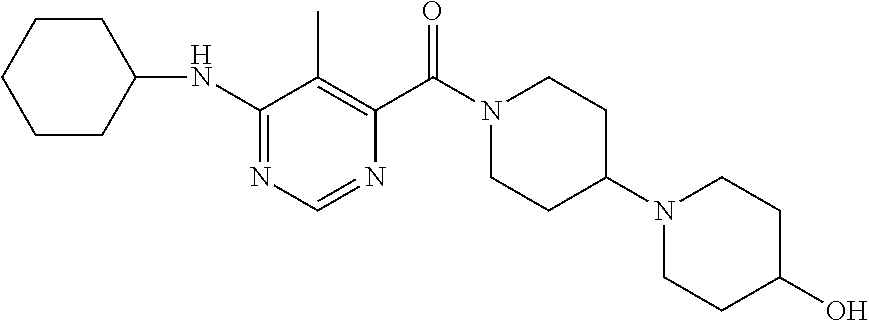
C1(NC2=NC=NC(C(N3CCC(N4CCC(O)CC4)CC3)=O)=C2C)CCCCC1
